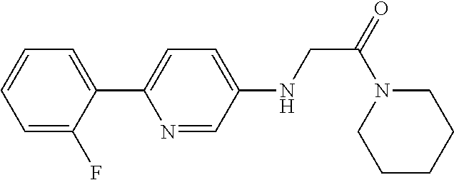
C1(C2=CC=C(NCC(=O)N3CCCCC3)C=N2)=CC=CC=C1F
